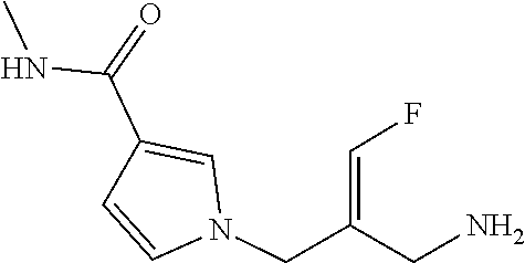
C1=CN(CC(=CF)CN)C=C1C(=O)NC
